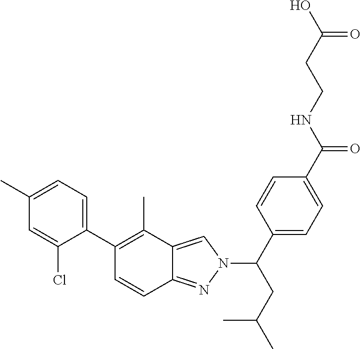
C1(C2=C(C)C3=CN(C(C4=CC=C(C(NCCC(O)=O)=O)C=C4)CC(C)C)N=C3C=C2)=CC=C(C)C=C1Cl
